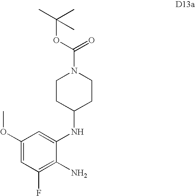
C1(OC)=CC(F)=C(N)C(NC2CCN(C(OC(C)(C)C)=O)CC2)=C1
